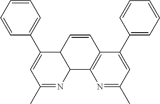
C1=CC=CC=C1C1=CC(C)=NC2C1C=CC1=C2N=C(C)C=C1C1=CC=CC=C1
